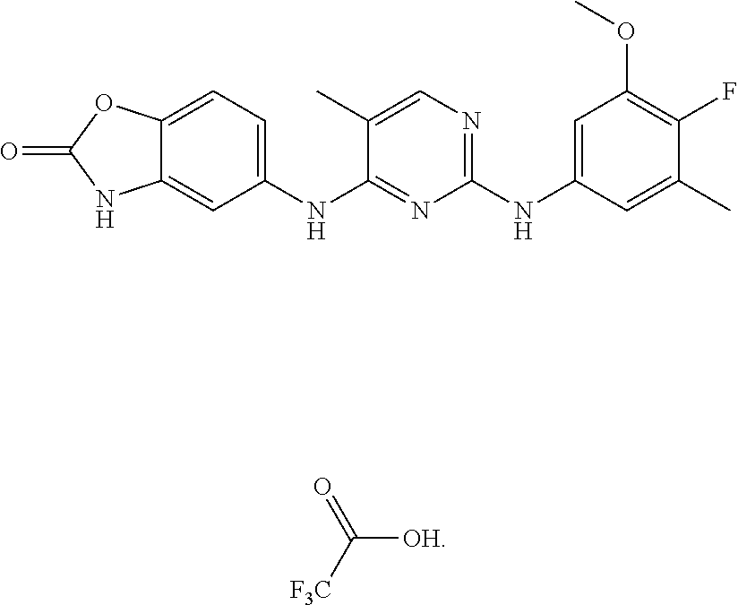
C12=CC(NC3=NC(NC4=CC(OC)=C(F)C(C)=C4)=NC=C3C)=CC=C1OC(=O)N2.C([OH])([F3C])=O
